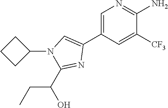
C1=C(C2=CN(C3CCC3)C(C(O)CC)=N2)C=C([CF3])C(N)=N1
